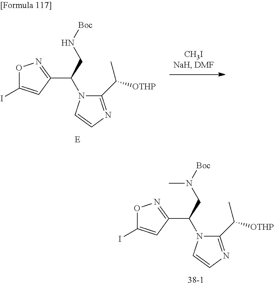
[38-1].IC1=CC(C(CN([Boc])C)N2C(C([OTHP])C)=NC=C2)=NO1.[E].IC1=CC(C(CN[Boc])N2C(C([OTHP])C)=NC=C2)=NO1
